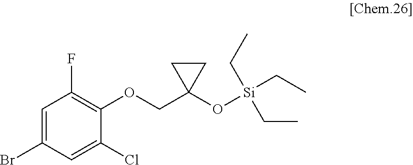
C1=C(Br)C=C(Cl)C(OCC2(O[Si](CC)(CC)CC)CC2)=C1F
